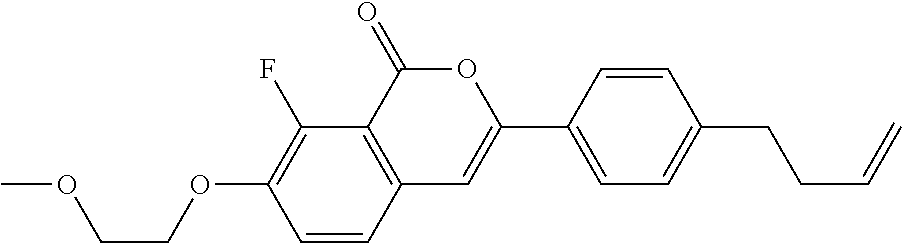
C1=CC2=C(C(F)=C1OCCOC)C(=O)OC(C1=CC=C(CCC=C)C=C1)=C2
